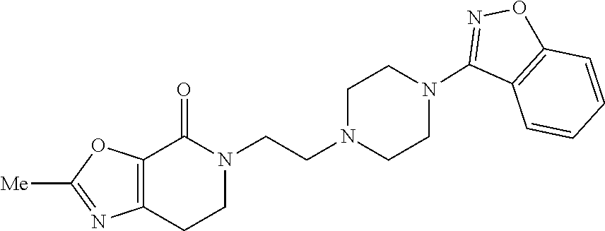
C12=C(CCN(CCN3CCN(C4=NOC5=C4C=CC=C5)CC3)C1=O)N=C([Me])O2
